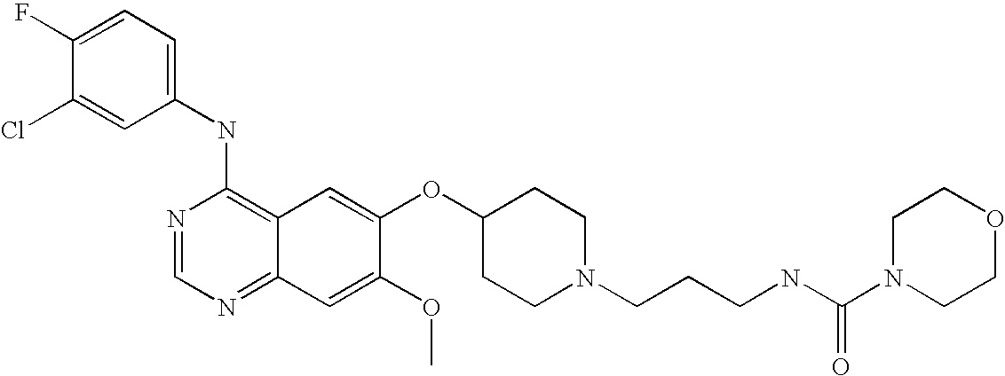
C1(NC2=C3C(=NC=N2)C=C(OC)C(OC2CCN(CCCNC(N4CCOCC4)=O)CC2)=C3)=CC=C(F)C(Cl)=C1
